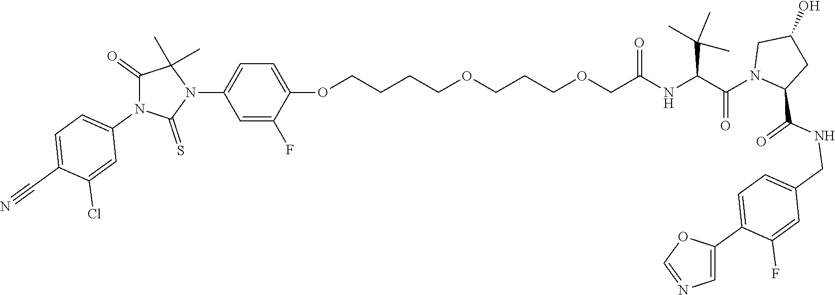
C(COCCCOCCCCOC1=CC=C(N2C(C)(C)C(=O)N(C3=CC=C(C#N)C(Cl)=C3)C2=S)C=C1F)(NC(C(N1CC(O)CC1C(NCC1=CC=C(C2=CN=CO2)C(F)=C1)=O)=O)C(C)(C)C)=O
